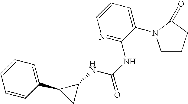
C1=CN=C(NC(=O)NC2C(C3=CC=CC=C3)C2)C(N2CCCC2=O)=C1
